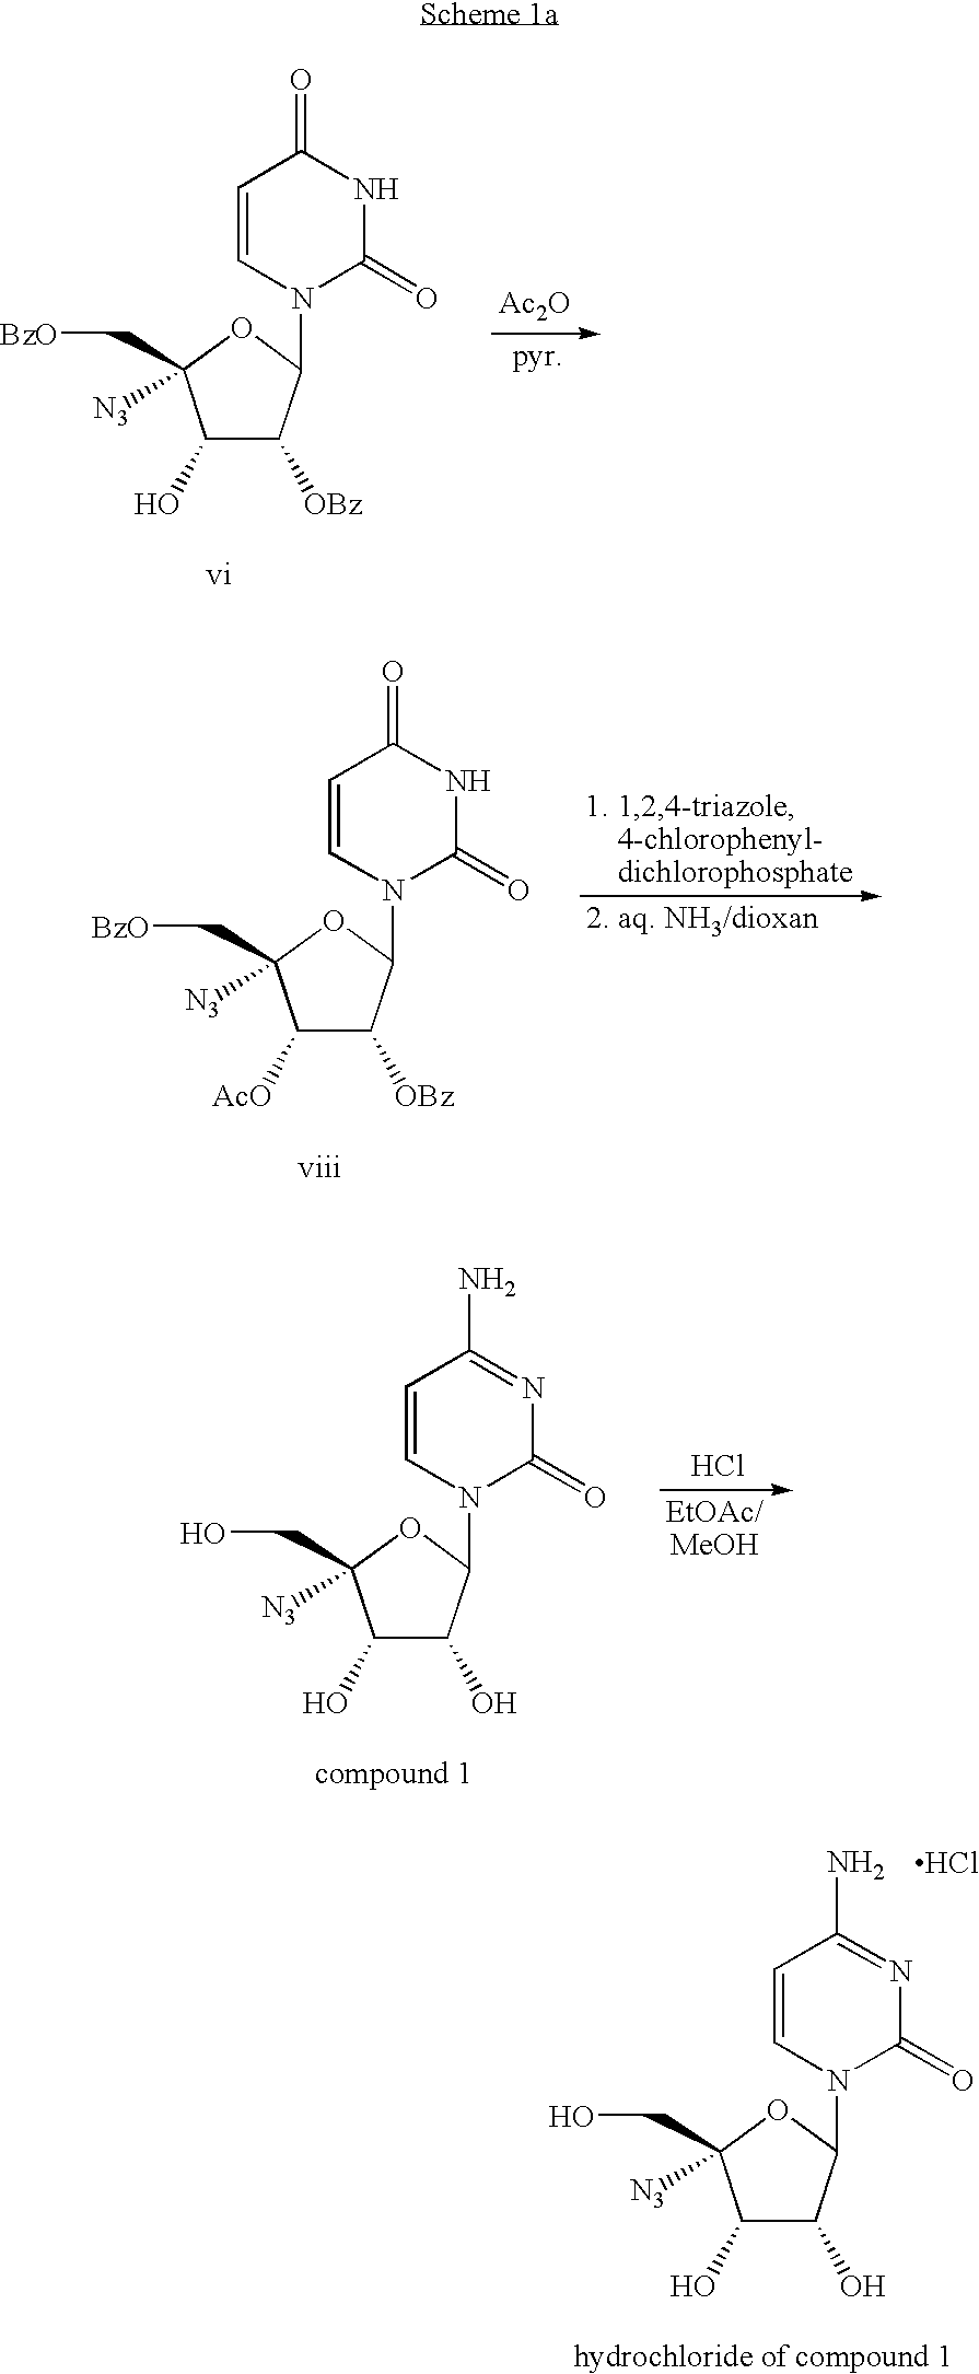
C1(O)C([OBz])C(N2C(=O)NC(=O)C=C2)OC1(C[BzO])[N3].[Ac2O].C1([AcO])C([OBz])C(N2C(=O)NC(=O)C=C2)OC1(C[BzO])[N3].C1(O)C(O)C(N2C(=O)N=C(N)C=C2)OC1(CO)[N3].Cl.C1(O)C(O)C(N2C(=O)N=C(N)C=C2)OC1(CO)[N3].Cl
